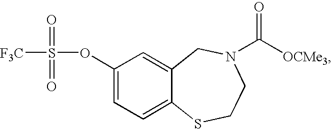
C1(OS(=O)(=O)[F3C])=CC=C2C(=C1)CN(C(=O)[OCMe3])CCS2
